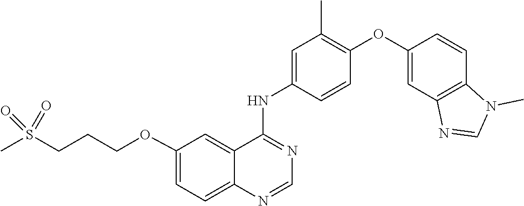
C1=CC(NC2=NC=NC3=CC=C(OCCCS(C)(=O)=O)C=C23)=CC(C)=C1OC1=CC2=C(C=C1)N(C)C=N2
